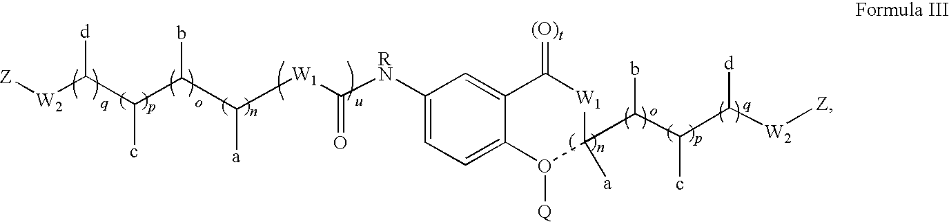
C([RN]C1=CC=C2C(=C1)C(=[(O)t])[W1]C(C(C(C([W2][Z])[d])c)b)([a])O2[Q])([W1]C(C(C(C([W2][Z])[d])c)b)[a])=O
